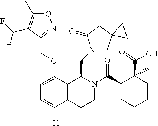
C12(CN(CC3C4=C(C(Cl)=CC=C4OCC4=NOC(C)=C4C(F)F)CCN3C(C3CCCCC3(C(=O)O)C)=O)C(=O)C1)CC2
